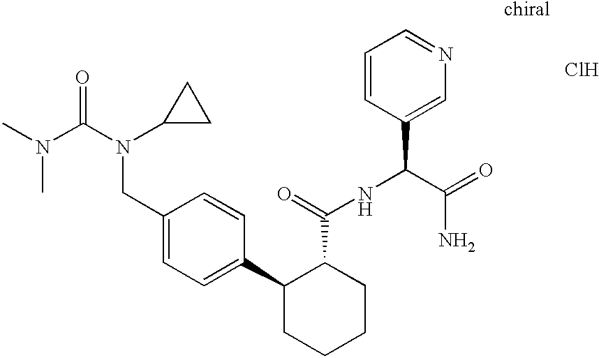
C1(CN(C(=O)N(C)C)C2CC2)=CC=C(C2CCCCC2C(NC(C2=CN=CC=C2)C(=O)N)=O)C=C1.Cl
